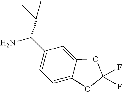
C1=C(C(C(C)(C)C)N)C=C2C(=C1)OC(F)(F)O2
